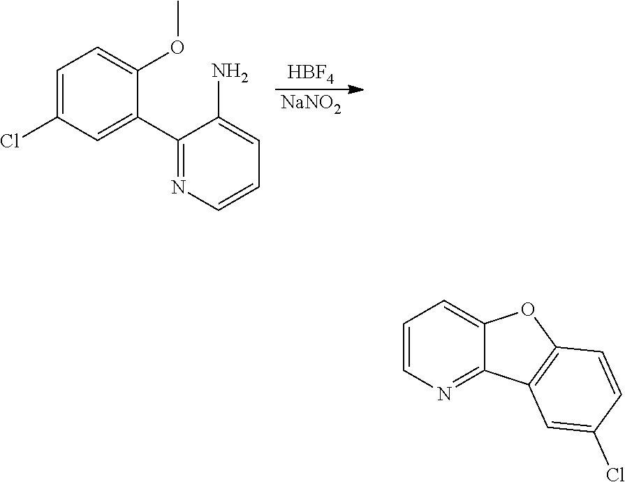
[HBF4].[NaNO2].C1=C(Cl)C=C(C2=NC=CC=C2N)C(OC)=C1.C1=CN=C2C(=C1)OC1=C2C=C(Cl)C=C1
